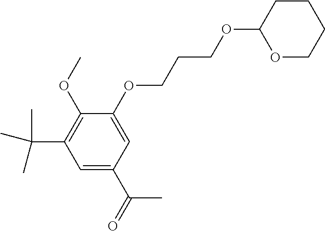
C1=C(OCCCOC2OCCCC2)C(OC)=C(C(C)(C)C)C=C1C(=O)C
